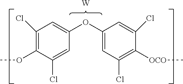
C1(Cl)=C(OC)C(Cl)=CC(OC2=CC(Cl)=C([OCO]C)C(Cl)=C2)=C1.[W]
